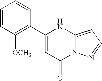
C1=CC([OCH3])=C(C2=CC(=O)N3C(=CC=N3)N2)C=C1
